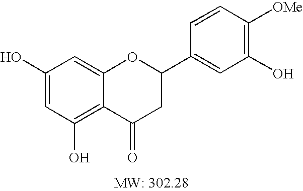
C1(O)=CC(O)=C2C(=C1)OC(C1=CC(O)=C([OMe])C=C1)CC2=O
